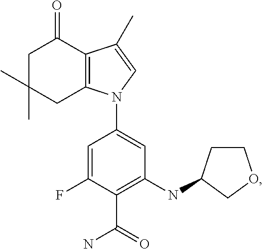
C1C(C)(C)CC2=C(C1=O)C(C)=CN2C1=CC(NC2CCOC2)=C(C(=O)N)C(F)=C1
